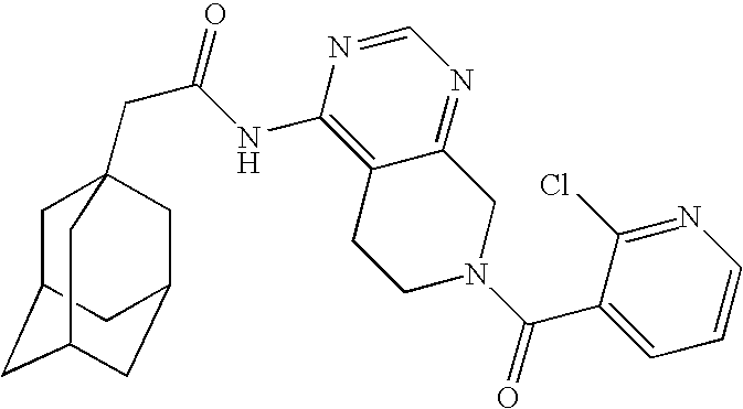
C1C2CC3CC(CC1(CC(=O)NC1=C4C(=NC=N1)CN(C(C1=CC=CN=C1Cl)=O)CC4)C3)C2
